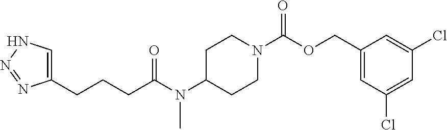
C1(N(C(CCCC2=CNN=N2)=O)C)CCN(C(OCC2=CC(Cl)=CC(Cl)=C2)=O)CC1
